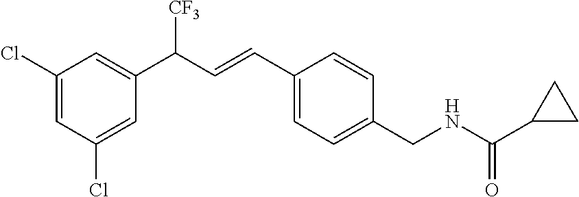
C1(Cl)=CC(Cl)=CC(C(C=CC2=CC=C(CNC(=O)C3CC3)C=C2)[CF3])=C1
